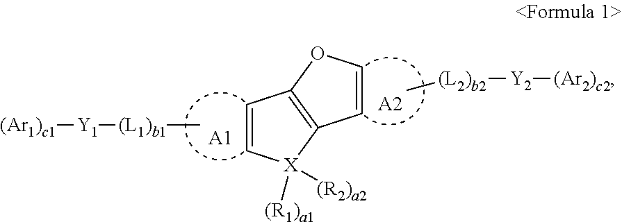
[(L2)b2]([Y2][(Ar2)c2])C.[(L1)b1](C)[Y1][(Ar1)c1].C1=CC2=C(C=CO2)[X]1([(R1)a1])[(R2)a2].[A1].[A2]
